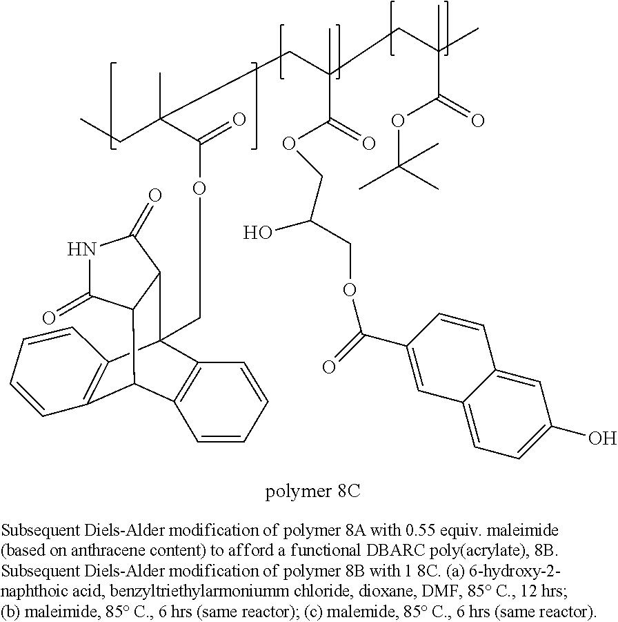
C(C)(C(=O)OCC12C3=C(C(C4C(=O)NC(=O)C14)C1=C2C=CC=C1)C=CC=C3)(CC(C)(C(OCC(O)COC(C1=CC2=CC=C(O)C=C2C=C1)=O)=O)CC(C)(C(OC(C)(C)C)=O)C)CC
